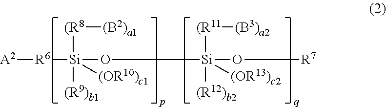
[A2][R6][Si](O[Si](O[R7])([(R11][(B3)a2])([(R12)b2])[(OR13)c2])([(R8][(B2)a1])([(R9)b1])[(OR10)c1]
